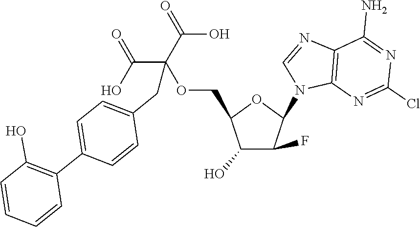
C1(O)C(F)C(N2C3=C(N=C2)C(N)=NC(Cl)=N3)OC1COC(C(O)=O)(C(O)=O)CC1=CC=C(C2=C(O)C=CC=C2)C=C1
